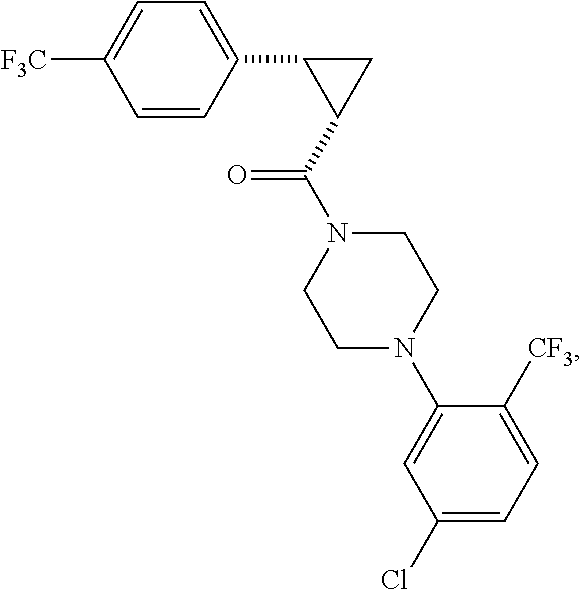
C1=CC(C2C(C(N3CCN(C4=CC(Cl)=CC=C4[CF3])CC3)=O)C2)=CC=C1[F3C]
